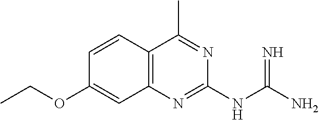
C(OC1=CC2=C(C=C1)C(C)=NC(NC(N)=N)=N2)C
